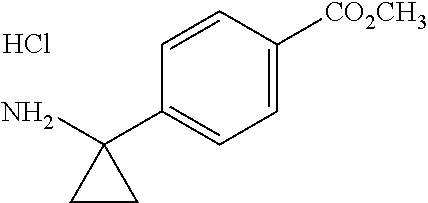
C1=C([CO2CH3])C=CC(C2(N)CC2)=C1.Cl
